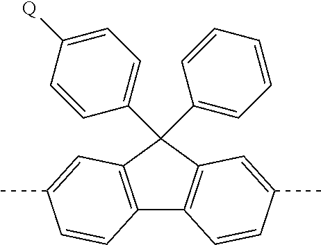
C12=C(C=C(C)C=C1)C(C1=CC=C([Q])C=C1)(C1=CC=CC=C1)C1=C2C=CC(C)=C1
